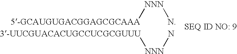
[NNN]([5-GCAUGUGACGGAGCGCAAA])N.[3-UUCGUACACUGCCUCGCGUUU][NNN]N
